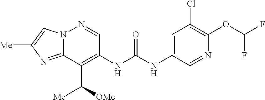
C1=C(NC(NC2=C(C([OMe])[Me])C3=NC([Me])=CN3N=C2)=O)C=NC(OC(F)F)=C1Cl
